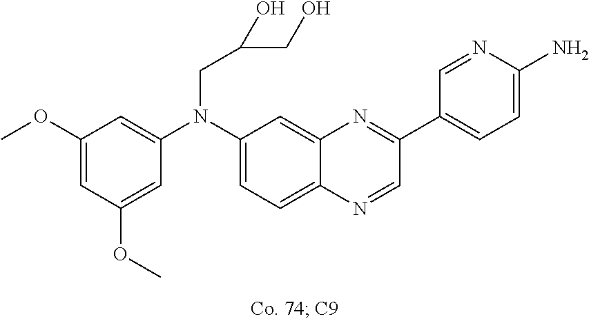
C1(OC)=CC(OC)=CC(N(C2=CC=C3C(=C2)N=C(C2=CC=C(N)N=C2)C=N3)CC(O)CO)=C1
